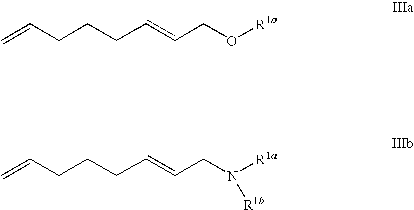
C=CCCCC=CCO[R1a].C=CCCCC=CCN([R1a])[R1b]
